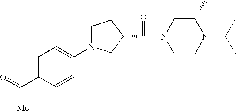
C1N(C2=CC=C(C(=O)[Me])C=C2)CC(C(N2CCN(C(C)C)C(C)C2)=O)C1
